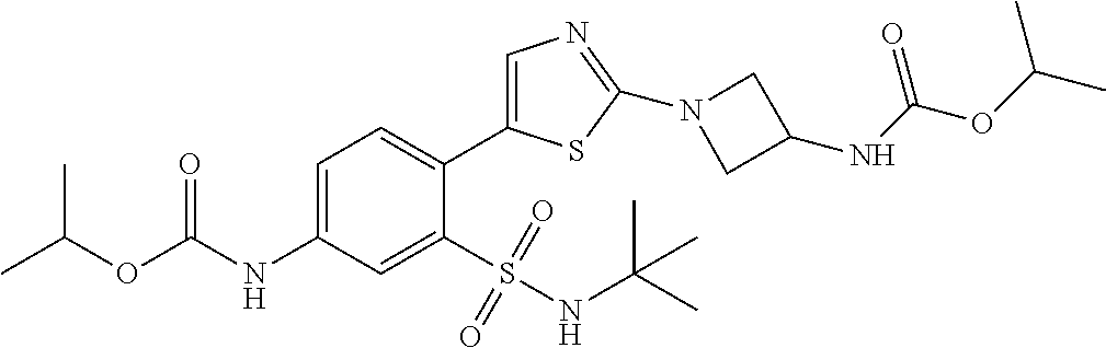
CC(OC(NC1=CC=C(C2=CN=C(N3CC(NC(OC(C)C)=O)C3)S2)C(S(NC(C)(C)C)(=O)=O)=C1)=O)C
